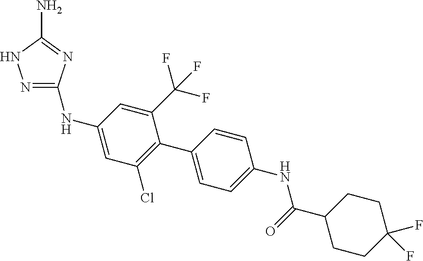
N1=C(NC2=CC(Cl)=C(C3=CC=C(NC(C4CCC(F)(F)CC4)=O)C=C3)C(C(F)(F)F)=C2)N=C(N)N1
